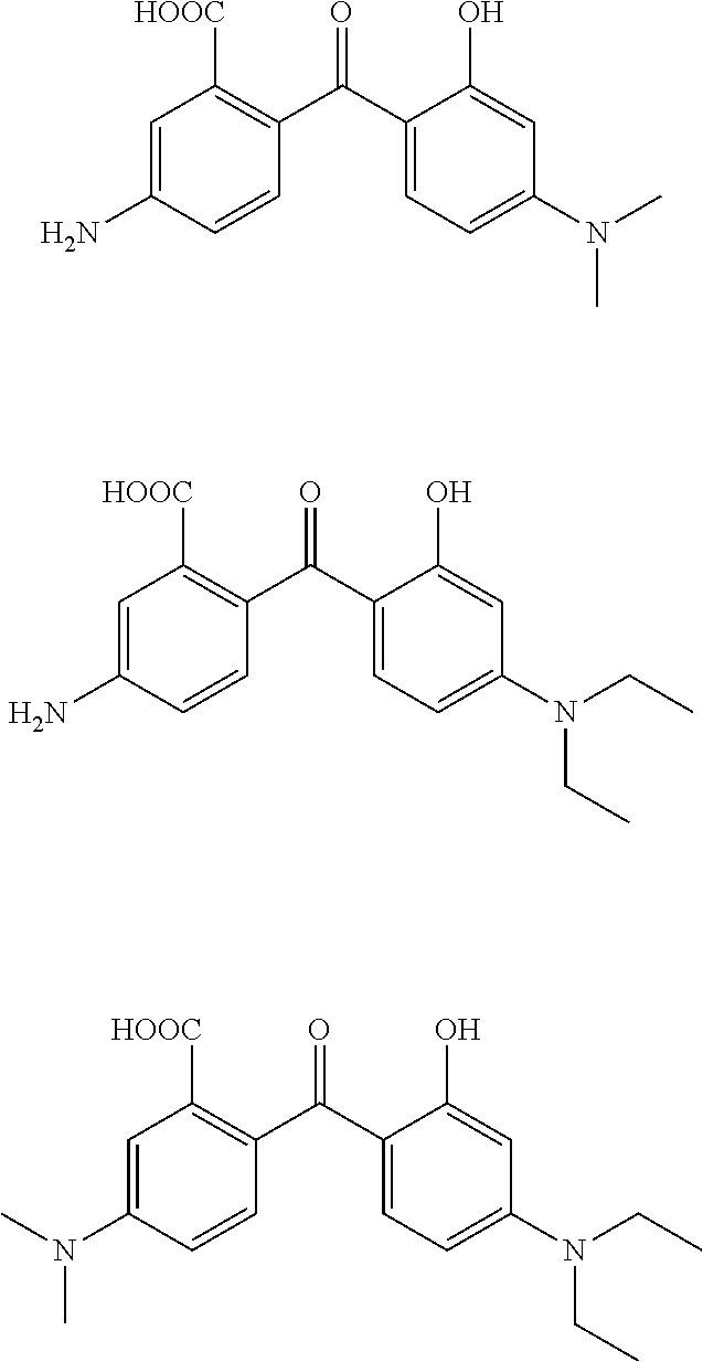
O=C(C1=CC=C(N(C)C)C=C1O)C1=C([HOOC])C=C(N)C=C1.O=C(C1=CC=C(N(CC)CC)C=C1O)C1=C([HOOC])C=C(N)C=C1.O=C(C1=CC=C(N(CC)CC)C=C1O)C1=C([HOOC])C=C(N(C)C)C=C1
